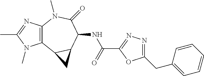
C12=C(N(C)C(=O)C(NC(C3=NN=C(CC4=CC=CC=C4)O3)=O)C3C1C3)N=C(C)N2C
